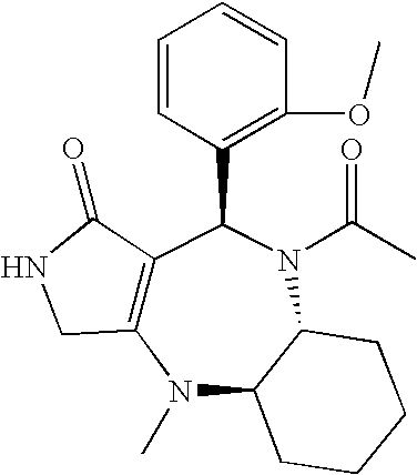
C12=C(N(C)C3C(N(C(C)=O)C1C1=C(OC)C=CC=C1)CCCC3)CNC2=O
